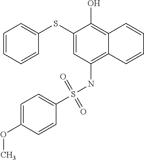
C1(SC2=CC=CC=C2)=CC(NS(C2=CC=C(OC)C=C2)(=O)=O)=C2C(=C1O)C=CC=C2
